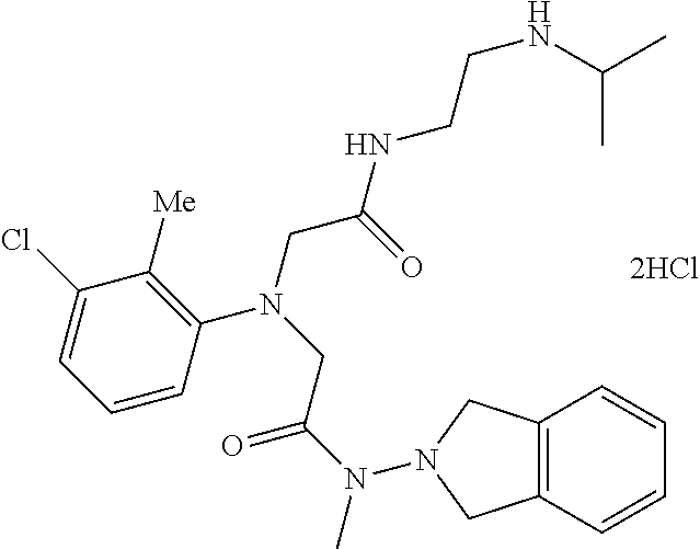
[2HCl].C1=CC=C(Cl)C([Me])=C1N(CC(NCCNC(C)C)=O)CC(N(C)N1CC2=C(C=CC=C2)C1)=O
